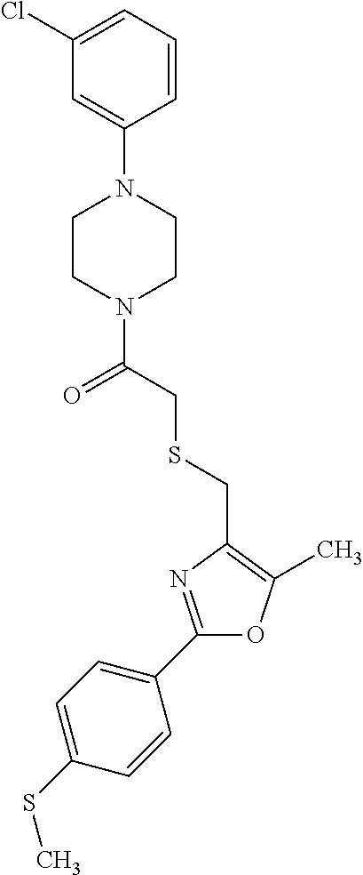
C1(C2=CC=C(SC)C=C2)=NC(CSCC(N2CCN(C3=CC(Cl)=CC=C3)CC2)=O)=C(C)O1
